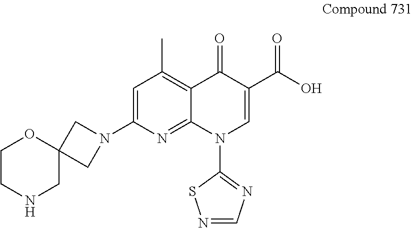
C12(CN(C3=CC(C)=C4C(=N3)N(C3=NC=NS3)C=C(C(O)=O)C4=O)C1)OCCNC2
